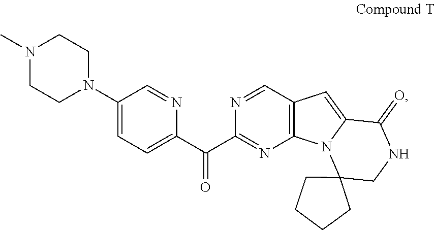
C1(N2CCN(C)CC2)=CC=C(C(=O)C2=NC3=C(C=N2)C=C2N3C3(CNC2=O)CCCC3)N=C1
